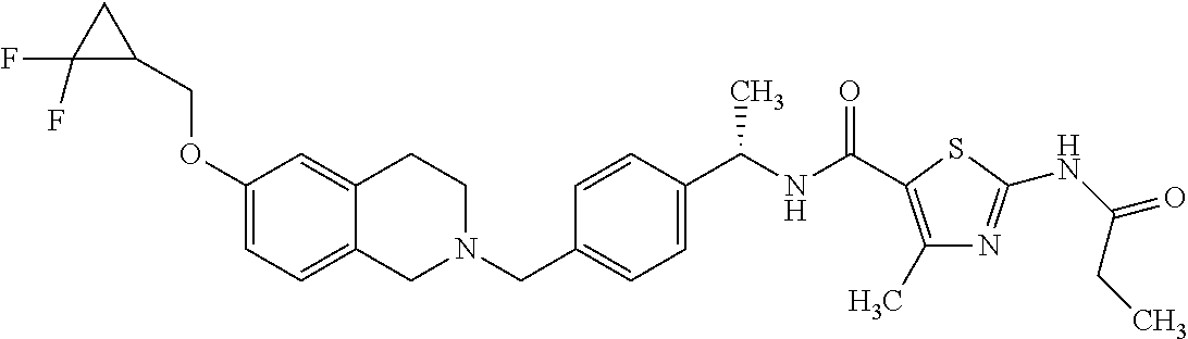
C1(OCC2CC2(F)F)=CC=C2C(=C1)CCN(CC1=CC=C(C(NC(=O)C3=C(C)N=C(NC(=O)CC)S3)C)C=C1)C2
